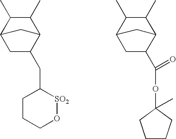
C1(C)C(C)C2CC(CC3CCCO[SO2]3)C1C2.C1(C)C(C)C2CC(C(OC3(C)CCCC3)=O)C1C2
